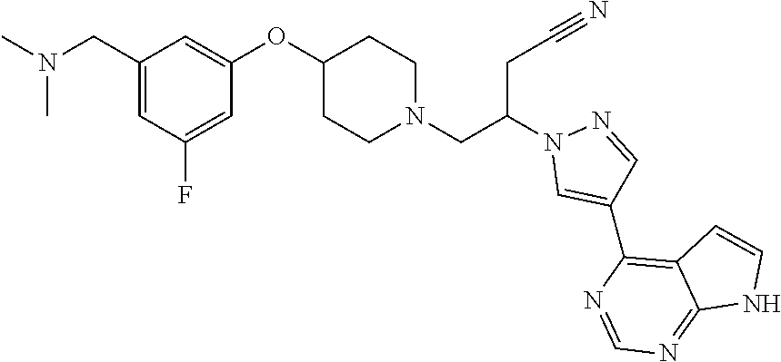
C1(OC2CCN(CC(N3C=C(C4=C5C(=NC=N4)NC=C5)C=N3)CC#N)CC2)=CC(CN(C)C)=CC(F)=C1
